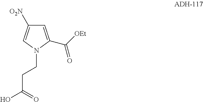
C1=C(C([OEt])=O)N(CCC(O)=O)C=C1[O2N]
